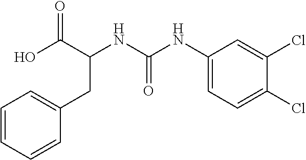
C1(CC(NC(=O)NC2=CC=C(Cl)C(Cl)=C2)C(O)=O)=CC=CC=C1
